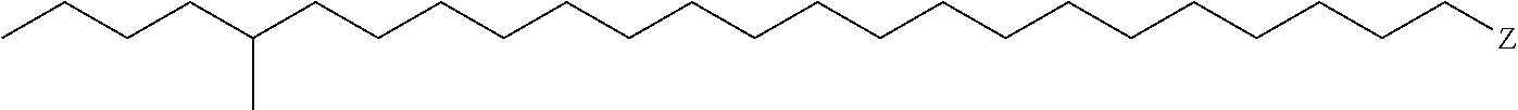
C(CCCCCCCCCCCCCCCCCCC[Z])(CCCC)C
